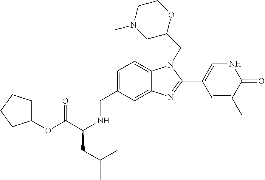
C1=C(CNC(CC(C)C)C(OC2CCCC2)=O)C=C2C(=C1)N(CC1OCCN(C)C1)C(C1=CNC(=O)C(C)=C1)=N2
